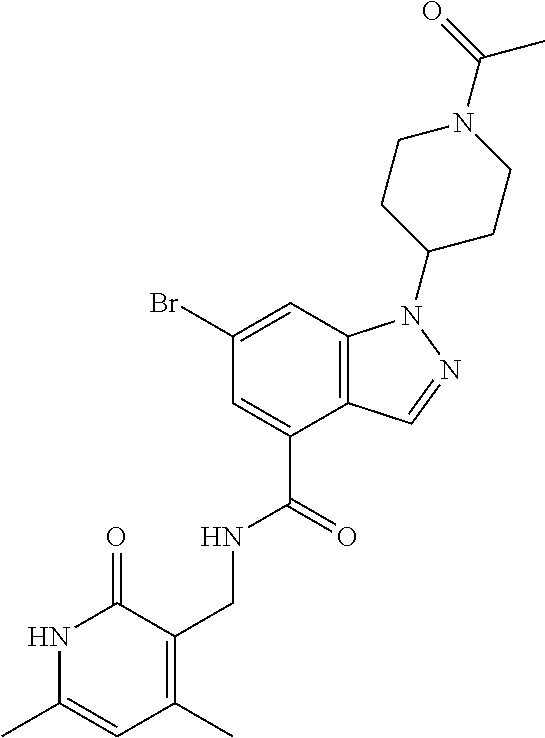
C12=C(C=C(Br)C=C1C(=O)NCC1=C(C)C=C(C)NC1=O)N(C1CCN(C(=O)C)CC1)N=C2
